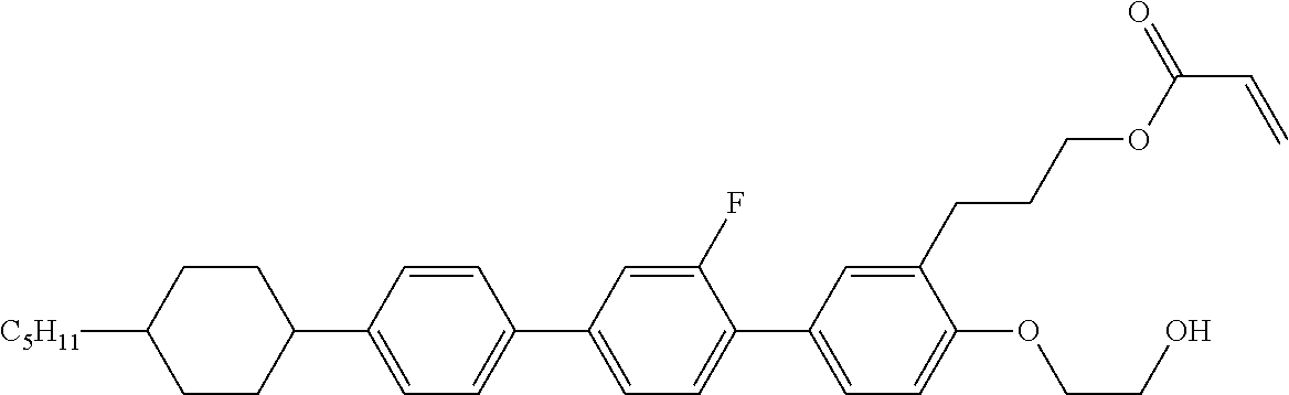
C1CC([C5H11])CCC1C1=CC=C(C2=CC=C(C3=CC=C(OCCO)C(CCCOC(C=C)=O)=C3)C(F)=C2)C=C1
